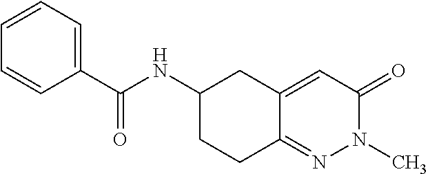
C1=CC(C(NC2CCC3=NN(C)C(=O)C=C3C2)=O)=CC=C1
